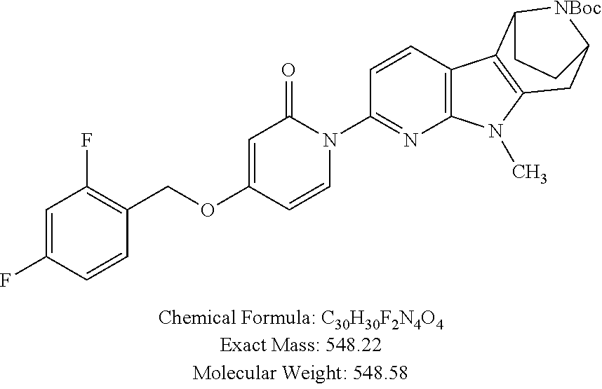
C12=C(C=CC(N3C(=O)C=C(OCC4=C(F)C=C(F)C=C4)C=C3)=N1)C1=C(N2C)CC2[NBoc]C1CC2
